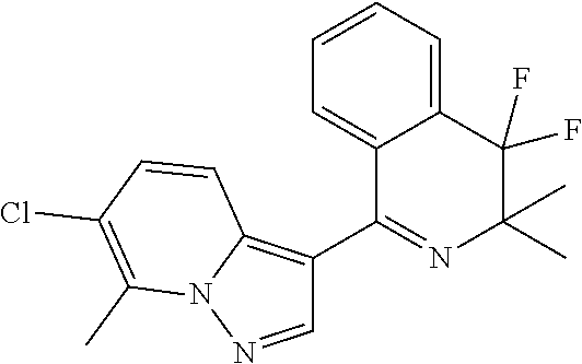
C1=CC=C2C(=C1)C(C1=C3N(N=C1)C(C)=C(Cl)C=C3)=NC(C)(C)C2(F)F
